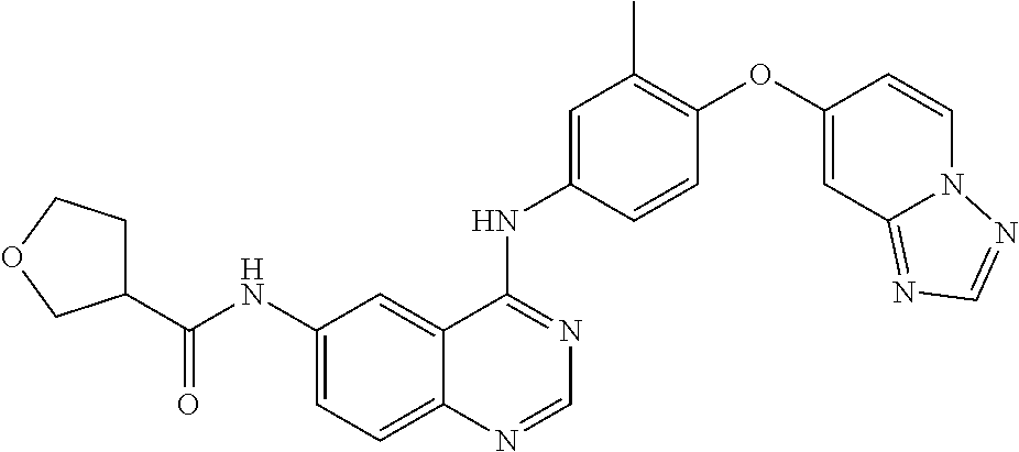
C12=CC=C(NC(C3CCOC3)=O)C=C1C(NC1=CC(C)=C(OC3=CC4=NC=NN4C=C3)C=C1)=NC=N2
